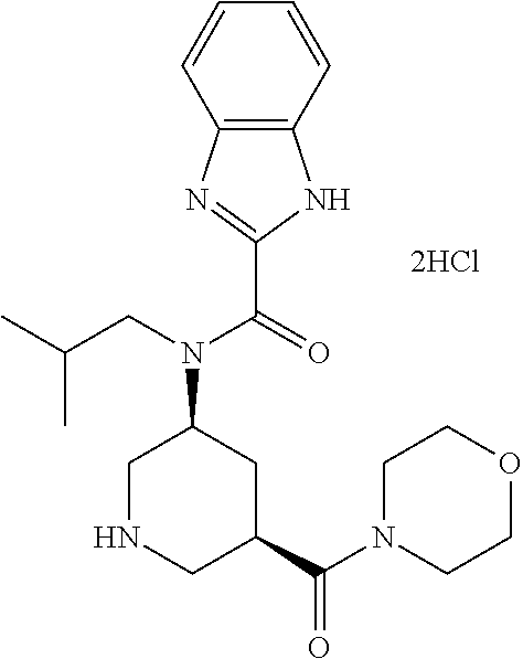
C1NCC(C(N2CCOCC2)=O)CC1N(CC(C)C)C(=O)C1=NC2=C(N1)C=CC=C2
